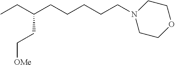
CCC(CCCCCN1CCOCC1)CC[OMe]
